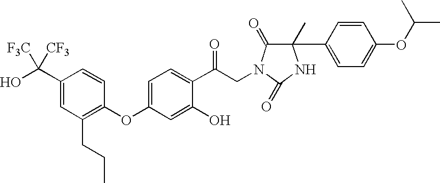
C1(C(O)([F3C])[CF3])=CC(CCC)=C(OC2=CC=C(C(CN3C(=O)C(C4=CC=C(OC(C)C)C=C4)(C)NC3=O)=O)C(O)=C2)C=C1
